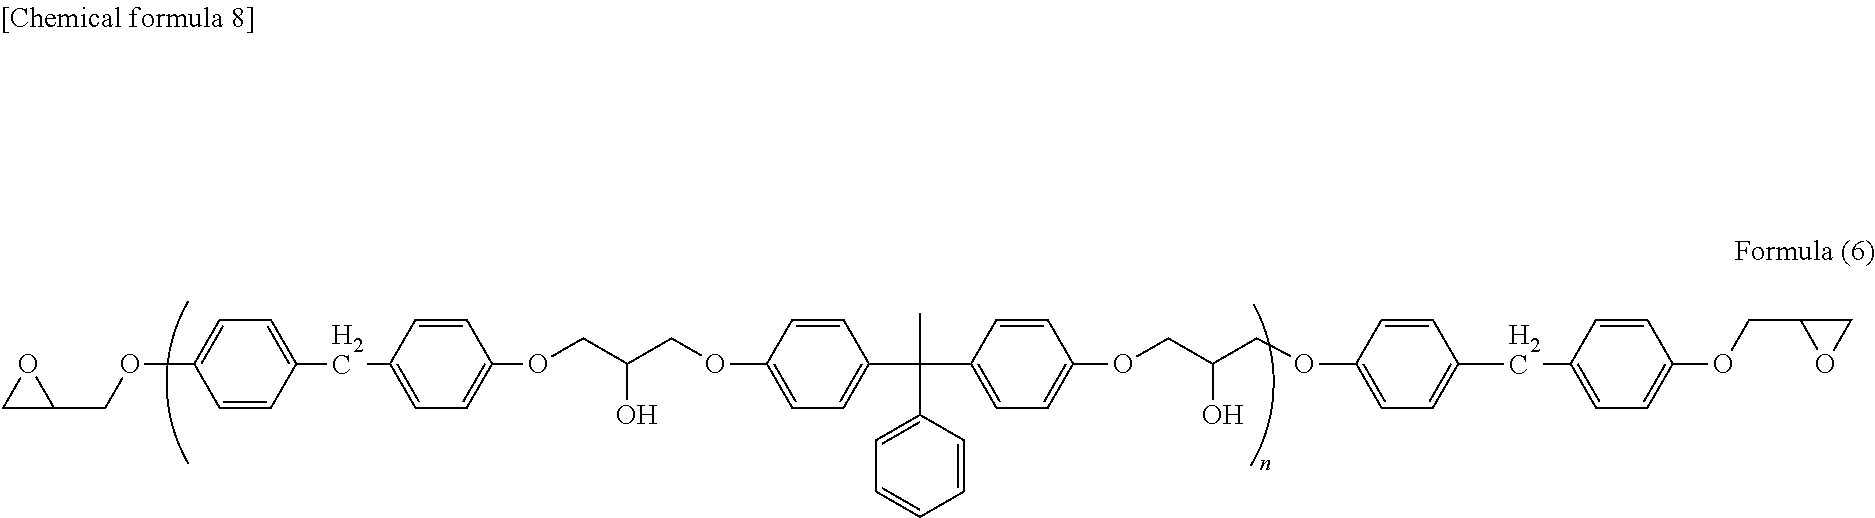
C1C(COC2=CC=C(CC3=CC=C(OCC(O)COC4=CC=C(C(C)(C5=CC=CC=C5)C5=CC=C(OCC(O)COC6=CC=C(CC7=CC=C(OCC8OC8)C=C7)C=C6)C=C5)C=C4)C=C3)C=C2)O1
